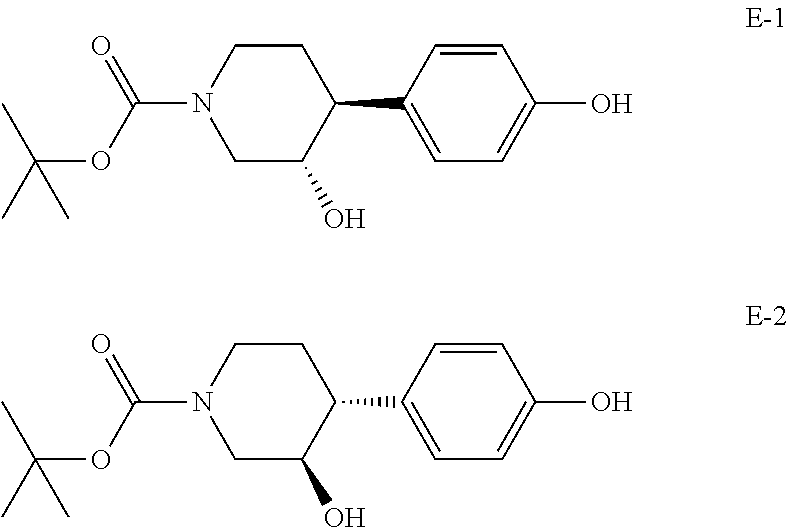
C1=C(C2CCN(C(OC(C)(C)C)=O)CC2O)C=CC(O)=C1.C1=C(C2CCN(C(OC(C)(C)C)=O)CC2O)C=CC(O)=C1
